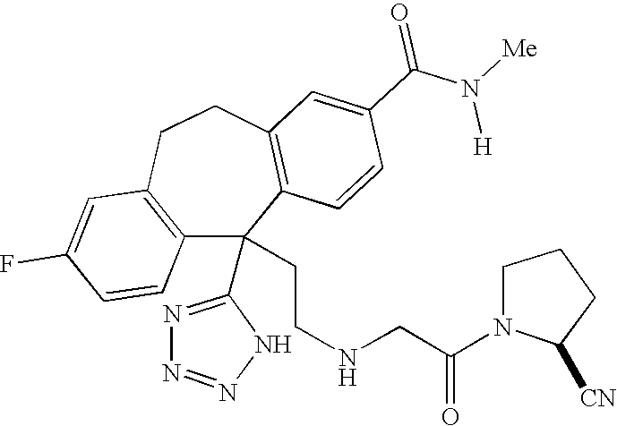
FC1=CC2=C(C=C1)C(C1=NN=NN1)(CCNCC(N1C([CN])CCC1)=O)C1=C(CC2)C=C(C(N([H])[Me])=O)C=C1
